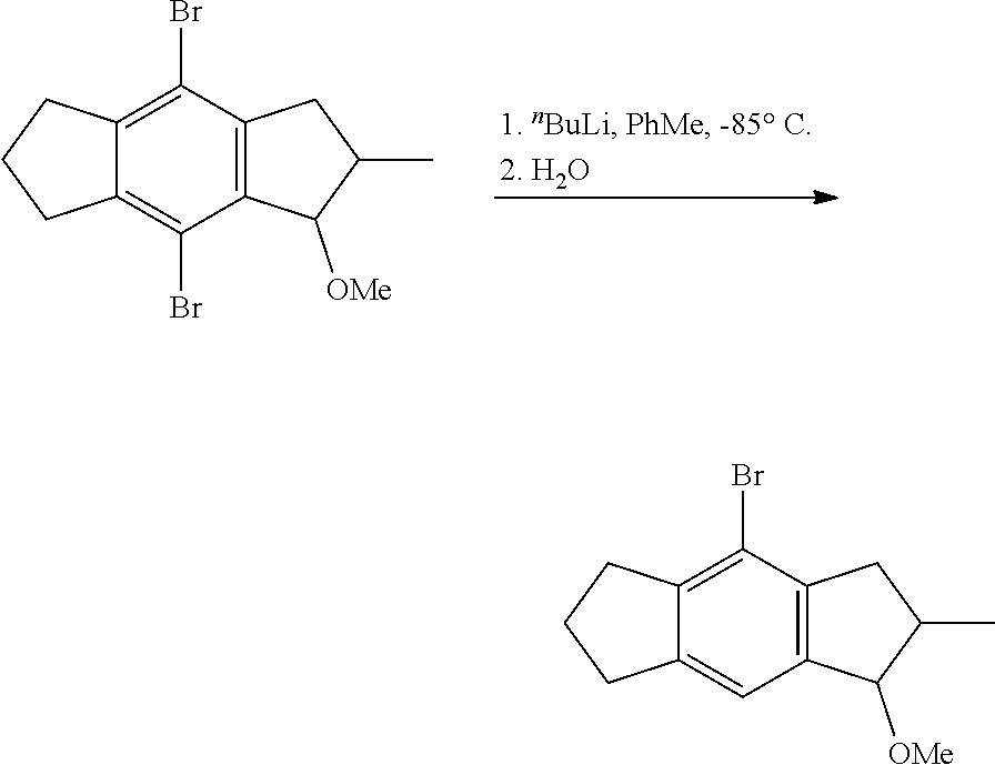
C12=C(C(Br)=C3C(=C1Br)CCC3)CC(C)C2[OMe].C12=C(C(Br)=C3C(=C1)CCC3)CC(C)C2[OMe]
